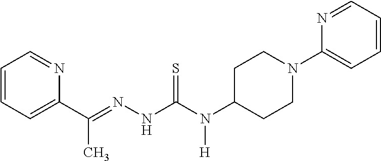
C1=CC=C(C(=NNC(N(C2CCN(C3=CC=CC=N3)CC2)[H])=S)C)N=C1
